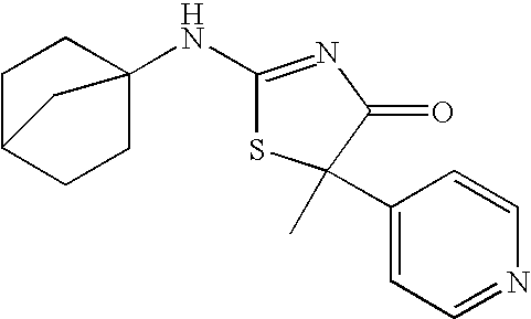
C1(NC23CCC(CC2)C3)=NC(=O)C(C)(C2=CC=NC=C2)S1
